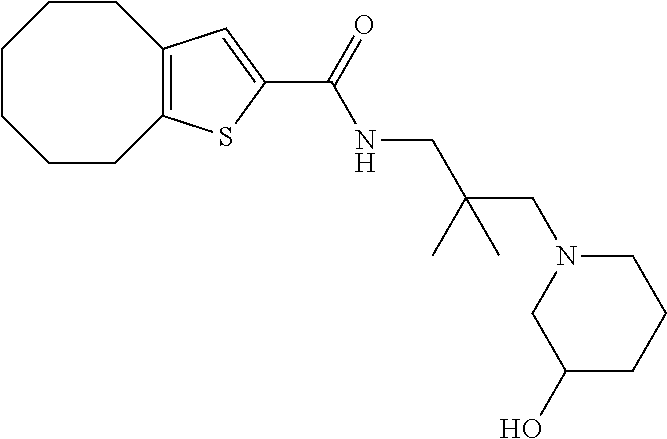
C1CCCC2=C(CC1)C=C(C(=O)NCC(CN1CC(O)CCC1)(C)C)S2
